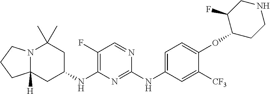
N12C([H])(CC(NC3=C(F)C=NC(NC4=CC=C(OC5CCNCC5F)C([CF3])=C4)=N3)CC1(C)C)CCC2
